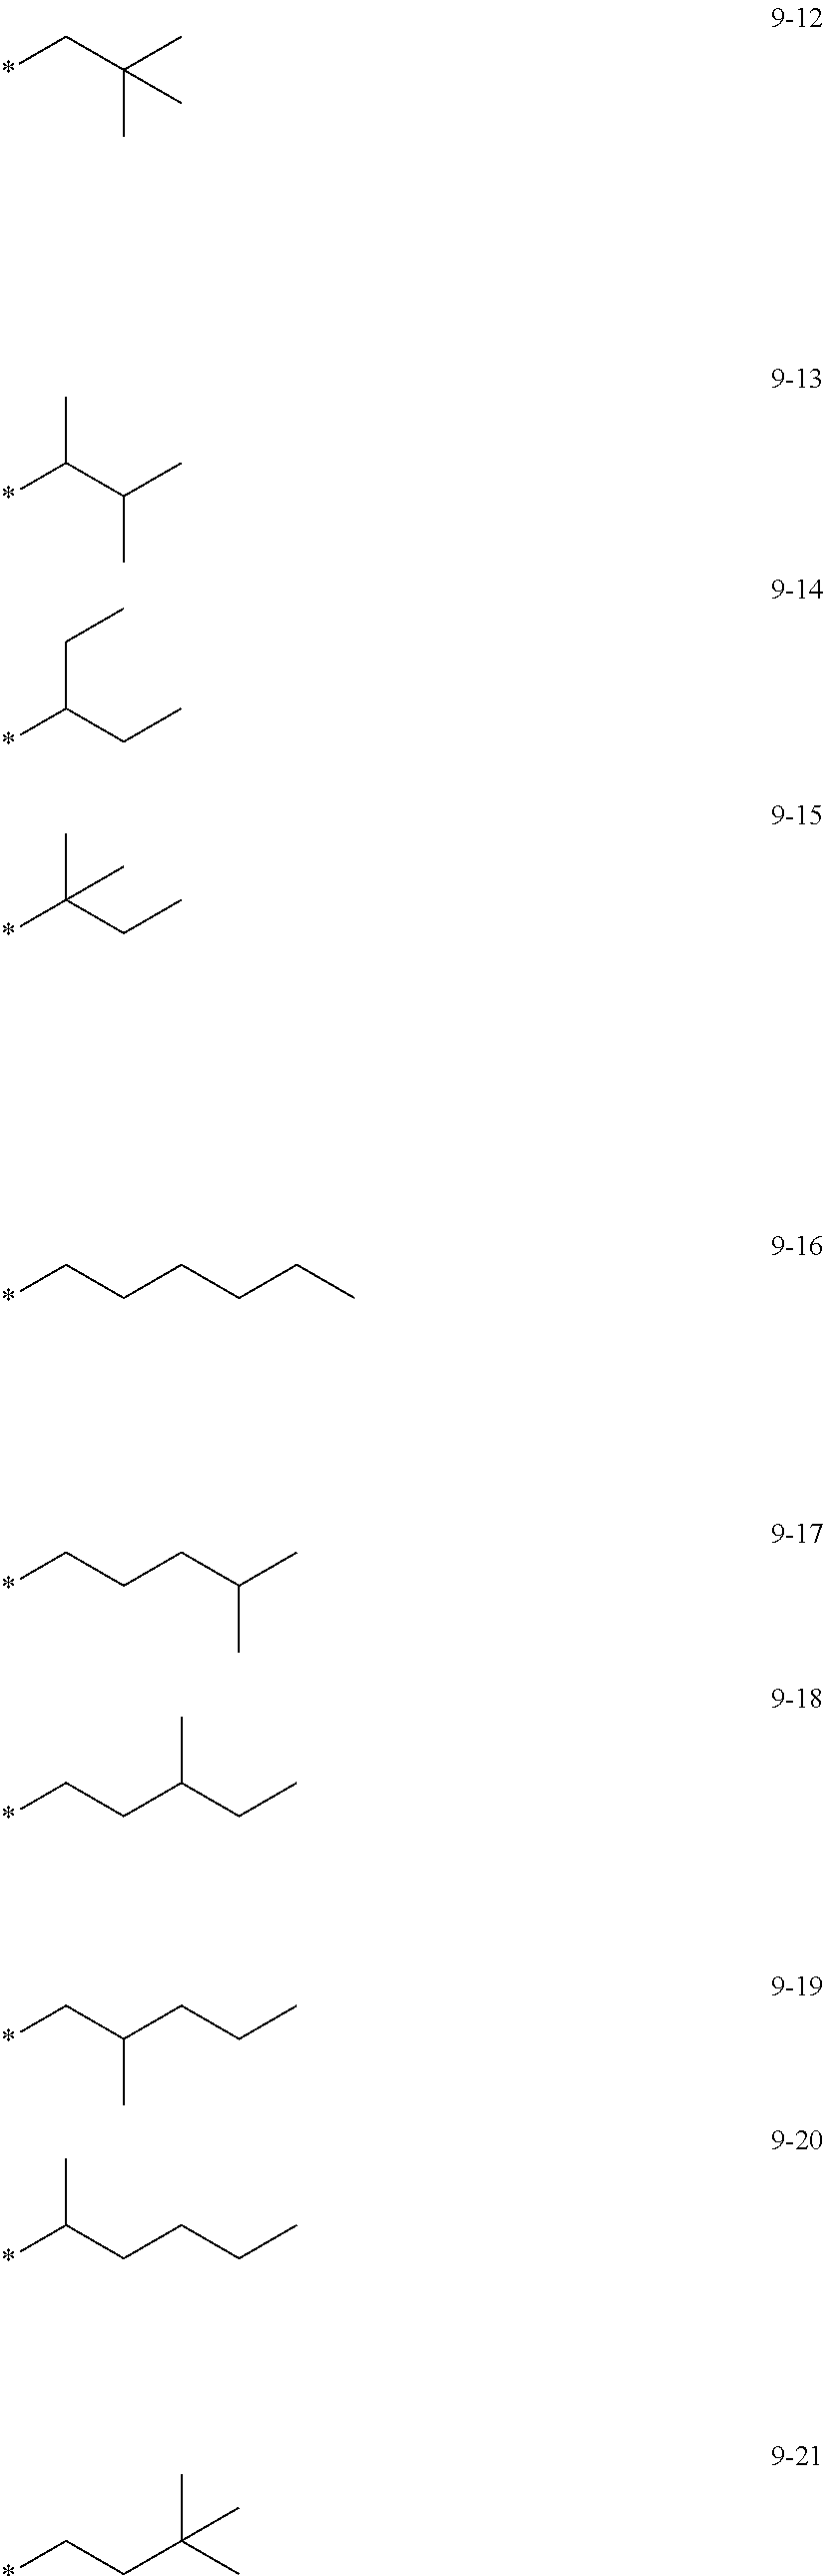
*CC(C)(C)C.*C(C(C)C)C.*C(CC)CC.*C(CC)(C)C.*CCCCCC.*CCCC(C)C.*CCC(CC)C.*CC(CCC)C.*C(CCCC)C.*CCC(C)(C)C
